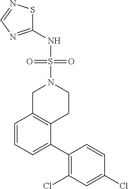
C1=CC=C(C2=C(Cl)C=C(Cl)C=C2)C2=C1CN(S(NC1=NC=NS1)(=O)=O)CC2
